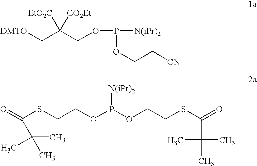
O(P([N(iPr)2])OCC[CN])CC(C[DMTO])([EtO2C])[CO2Et].C(CSC(=O)C(C)(C)C)OP(OCCSC(=O)C(C)(C)C)[N(iPr)2]
